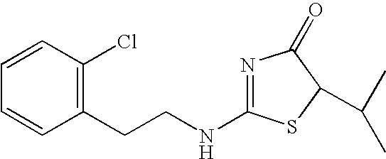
N1=C(NCCC2=C(Cl)C=CC=C2)SC(C(C)C)C1=O
